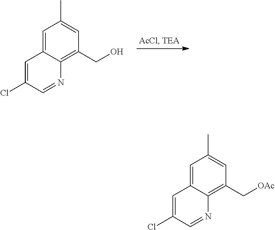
C1(CO)=C2C(=CC(C)=C1)C=C(Cl)C=N2.C1(C[OAc])=C2C(=CC(C)=C1)C=C(Cl)C=N2
